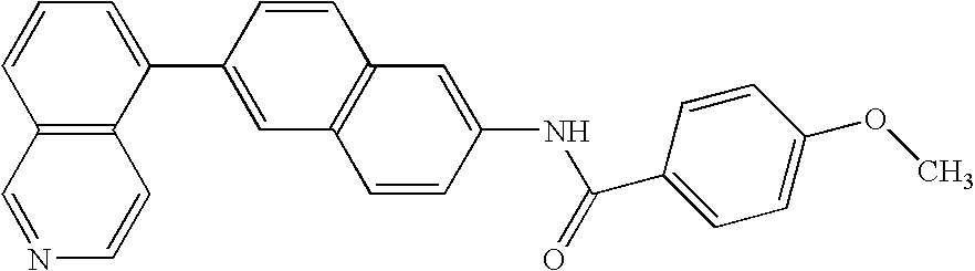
C1=C(C2=CC3=C(C=C2)C=C(NC(=O)C2=CC=C(OC)C=C2)C=C3)C2=C(C=C1)C=NC=C2
